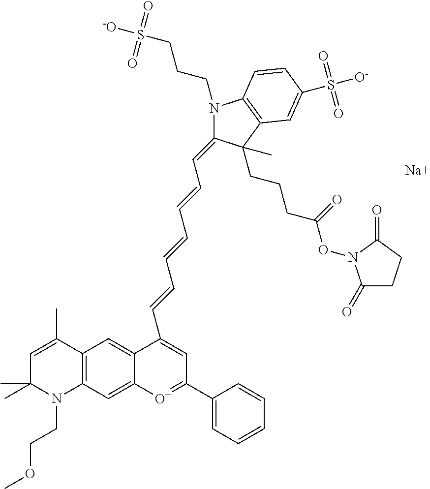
[Na].C12=C(C=C3C(=C1)C(C=CC=CC=CC=C1N(CCCS([-O])(=O)=O)C4=C(C1(CCCC(ON1C(=O)CCC1=O)=O)C)C=C(S([O-])(=O)=O)C=C4)=CC(C1=CC=CC=C1)=[O+]3)N(CCOC)C(C)(C)C=C2C
